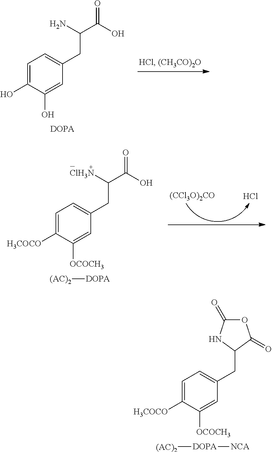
C1=C(O)C(O)=CC(CC(C(O)=O)N)=C1.C1=C([H3COCO])C([OCOCH3])=CC(CC(C(O)=O)[ClH3N])=C1.[(CCl3O)2CO].Cl.[DOPA][(AC)2].C1=C([H3COCO])C([OCOCH3])=CC(CC2C(=O)OC(=O)N2)=C1.[DOPA]([(AC)2])[NCA]
